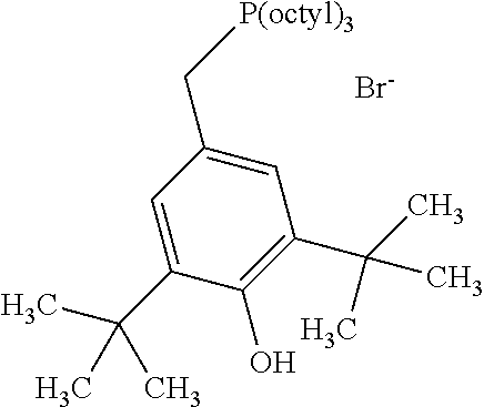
[Br-].[P(octyl)3]CC1=CC(C(C)(C)C)=C(O)C(C(C)(C)C)=C1
